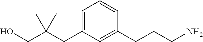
OCC(CC1=CC=CC(CCCN)=C1)(C)C
